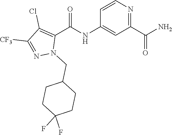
C1=CN=C(C(N)=O)C=C1NC(C1=C(Cl)C([CF3])=NN1CC1CCC(F)(F)CC1)=O
